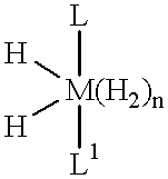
[L][M(H2)n]([H])([H])[L1]
